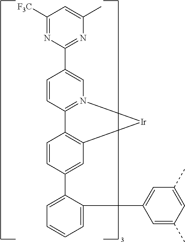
C1=C(C2=CC3=C(C=C2)C2=N(C=C(C4=NC(C)=CC([F3C])=N4)C=C2)[Ir]3)C(C2=CC(C)=CC(C)=C2)=CC=C1
